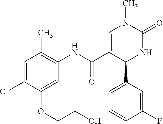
C1(Cl)=CC(C)=C(NC(C2=CN(C)C(=O)NC2C2=CC=CC(F)=C2)=O)C=C1OCCO
